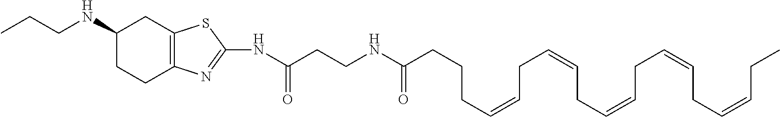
C1(NCCC)CCC2=C(C1)SC(NC(CCNC(CCCC=CCC=CCC=CCC=CCC=CCC)=O)=O)=N2
